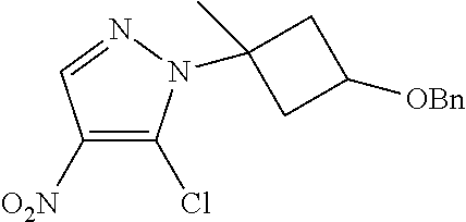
C1([O2N])=C(Cl)N(C2(C)CC([OBn])C2)N=C1
